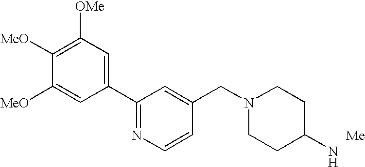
C1([MeO])=C([OMe])C=C(C2=NC=CC(CN3CCC(N)CC3)=C2)C=C1[MeO].[Me]
